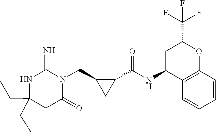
C(C1(CC)NC(=N)N(CC2C(C(NC3C4=C(OC(C(F)(F)F)C3)C=CC=C4)=O)C2)C(=O)C1)C
